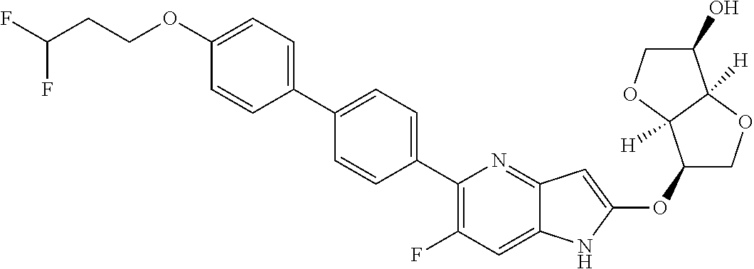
C1(OC2=CC3=NC(C4=CC=C(C5=CC=C(OCCC(F)F)C=C5)C=C4)=C(F)C=C3N2)COC2([H])C1([H])OCC2O
